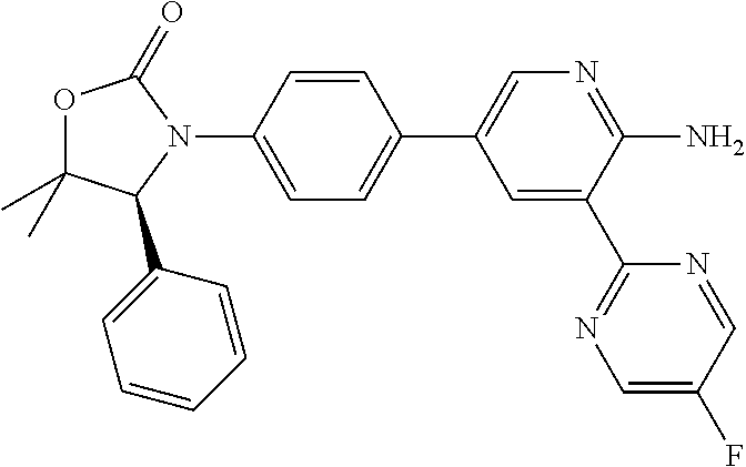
C1(N2C(=O)OC(C)(C)C2C2=CC=CC=C2)=CC=C(C2=CN=C(N)C(C3=NC=C(F)C=N3)=C2)C=C1
